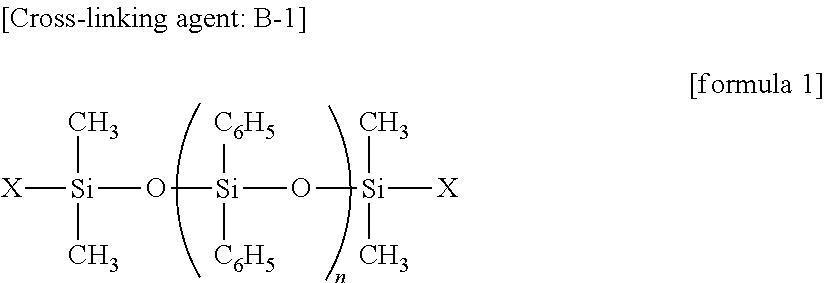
[X][Si](O[Si](O[Si](C)(C)[X])([C6H5])[C6H5])(C)C
